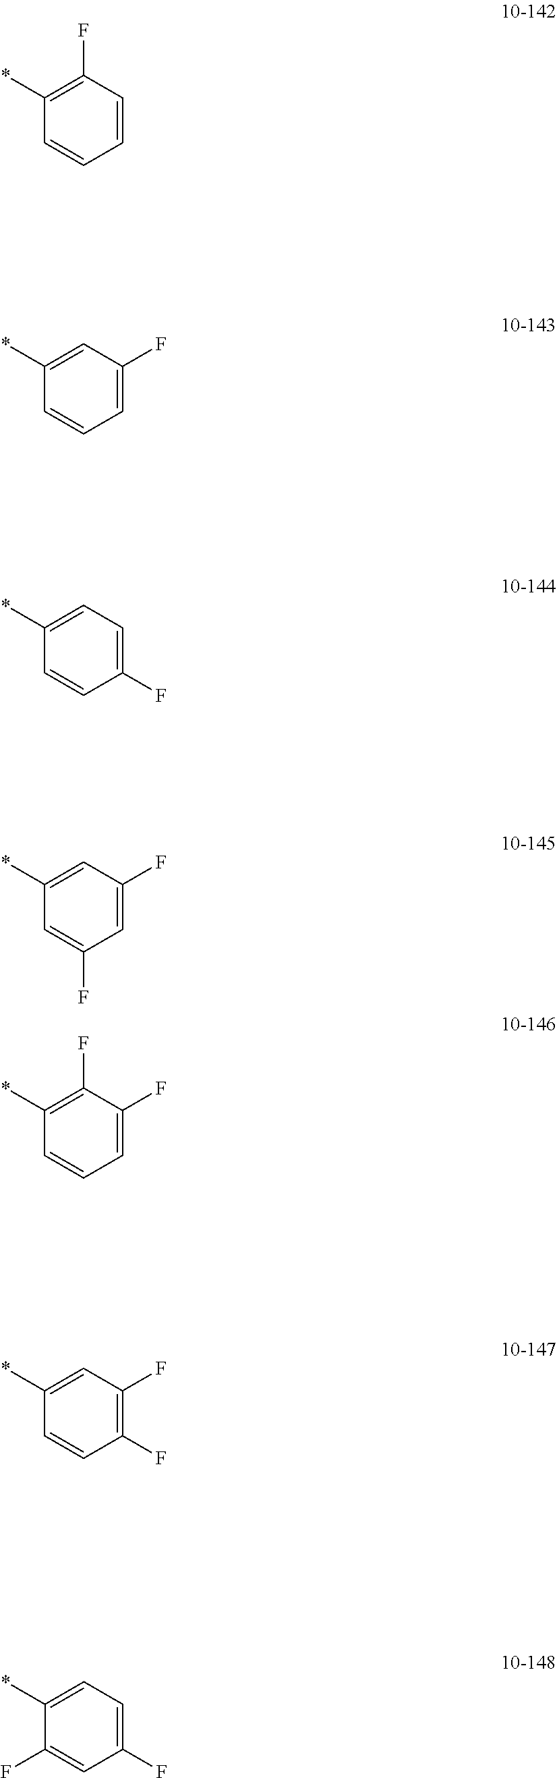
C1=CC(F)=C(*)C=C1.C1=C(F)C=C(*)C=C1.C1(F)=CC=C(*)C=C1.C1=C(F)C=C(*)C=C1F.C1=C(F)C(F)=C(*)C=C1.C1(F)=C(F)C=C(*)C=C1.C1(F)=CC=C(*)C(F)=C1
